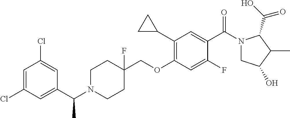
C1=C(Cl)C=C(C(N2CCC(COC3=C(C4CC4)C=C(C(=O)N4CC(O)C(C)C4C(=O)O)C(F)=C3)(F)CC2)C)C=C1Cl
